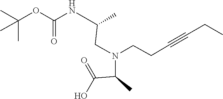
O=C(C(N(CC(NC(OC(C)(C)C)=O)C)CCC#CCC)C)O
